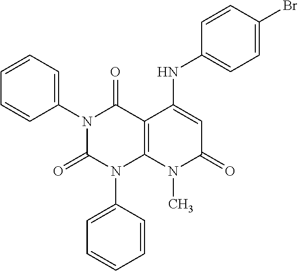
N1(C2=CC=CC=C2)C(=O)N(C2=CC=CC=C2)C2=C(C1=O)C(NC1=CC=C(Br)C=C1)=CC(=O)N2C
